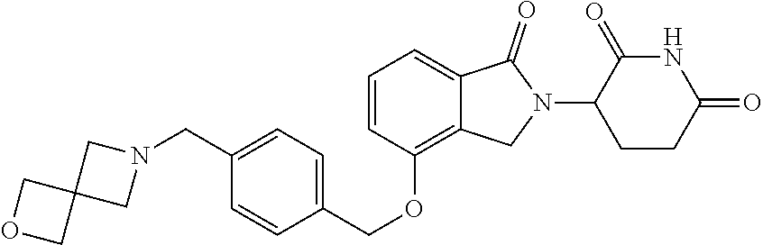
C1=CC(OCC2=CC=C(CN3CC4(C3)COC4)C=C2)=C2C(=C1)C(=O)N(C1CCC(=O)NC1=O)C2
